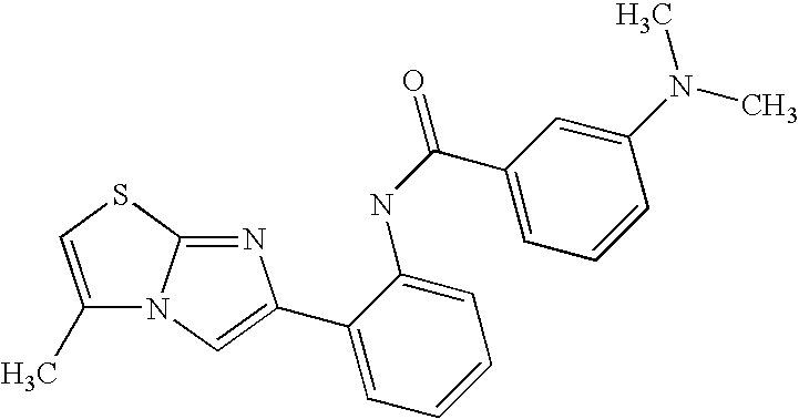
C1(C)=CSC2=NC(C3=CC=CC=C3NC(C3=CC=CC(N(C)C)=C3)=O)=CN12
